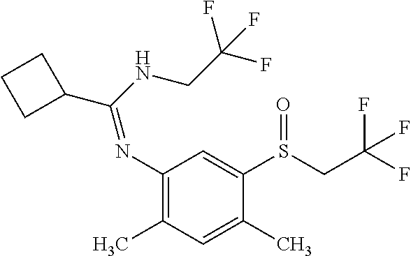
C1(C(NCC(F)(F)F)=NC2=C(C)C=C(C)C(S(CC(F)(F)F)=O)=C2)CCC1
